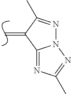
C=C1C2=NC(C)=NN2N=C1C
